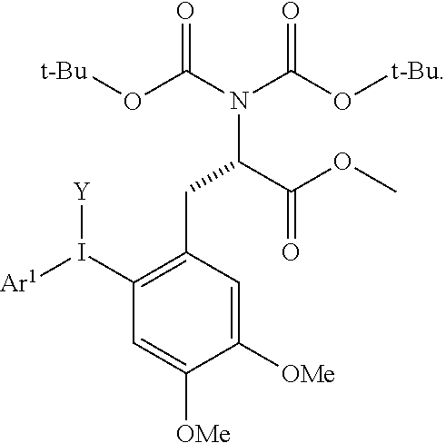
C1(I([Ar1])[Y])=C(CC(N(C(O[t-Bu])=O)C(O[t-Bu])=O)C(OC)=O)C=C([OMe])C([OMe])=C1
